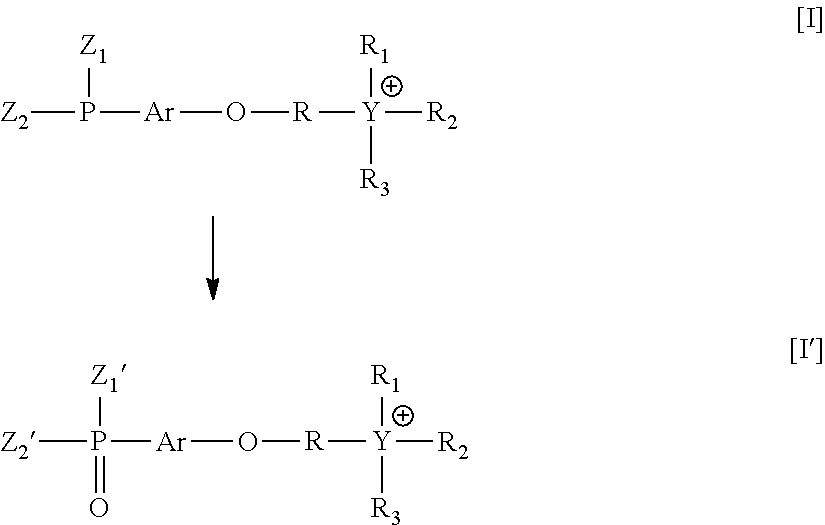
[Z2]P([Ar]O[R][Y]([R2])([R1])[R3])([Z1])=O.[Z2]P([Ar]O[R][Y]([R2])([R1])[R3])[Z1]
